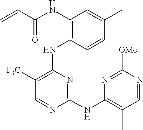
N(C1=C(NC2=C([F3C])C=NC(NC3=C(C)C=NC([OMe])=N3)=N2)C=CC(C)=C1)C(C=C)=O
